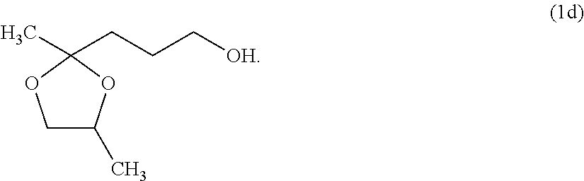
C1C(C)OC(CCC[OH])(C)O1
